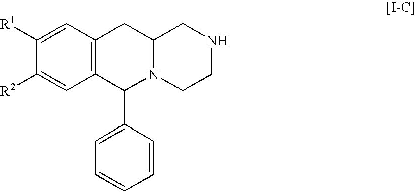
C12=C(C=C([R1])C([R2])=C1)CC1N(C2C2=CC=CC=C2)CCNC1
